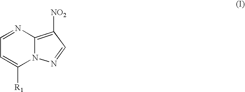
C1=NC2=C([NO2])C=NN2C([R1])=C1
